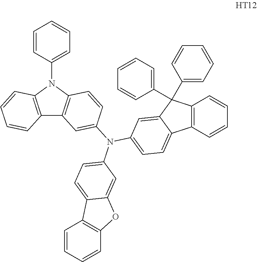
N1(C2=CC=CC=C2)C2=C(C3=C1C=CC(N(C1=CC=C4C5=C(C=CC=C5)OC4=C1)C1=CC=C4C5=C(C=CC=C5)C(C5=CC=CC=C5)(C5=CC=CC=C5)C4=C1)=C3)C=CC=C2
